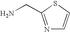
N1=C(CN)SC=C1
